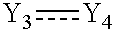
[Y3]:[Y4]
